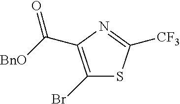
C(=O)([BnO])C1=C(Br)SC([CF3])=N1
